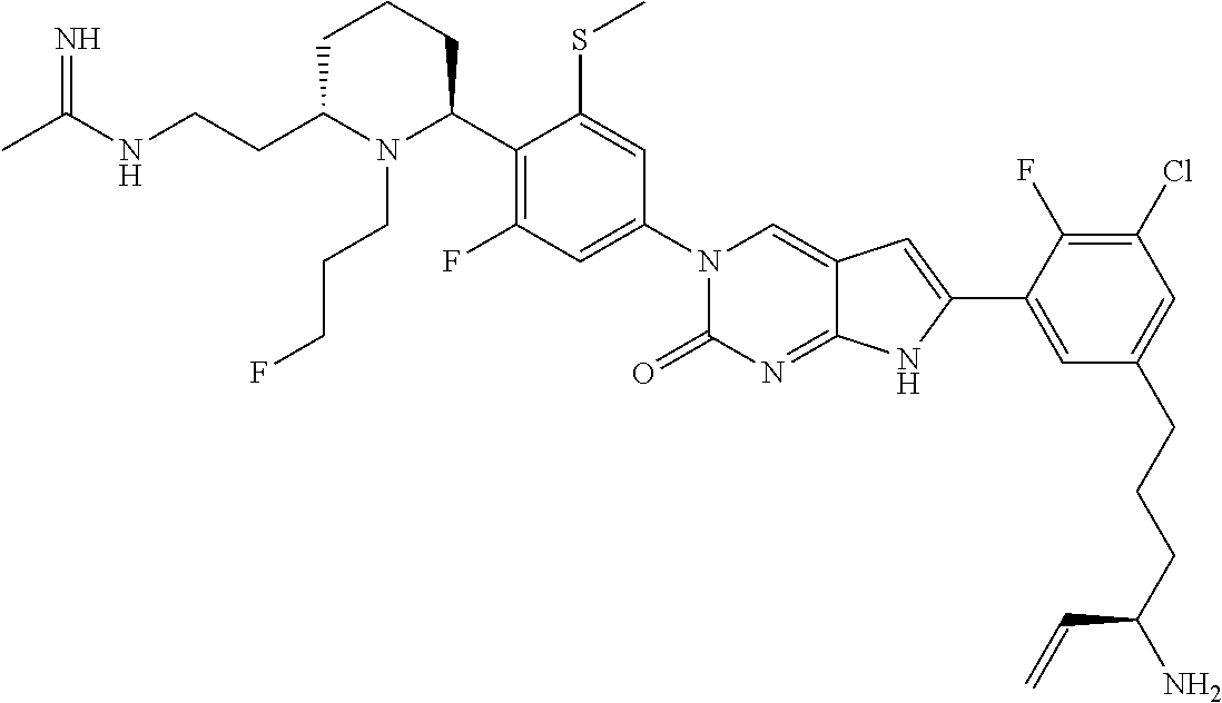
C1C(CCNC(C)=N)N(CCCF)C(C2=C(F)C=C(N3C(=O)N=C4C(=C3)C=C(C3=CC(CCCC(N)C=C)=CC(Cl)=C3F)N4)C=C2SC)CC1
